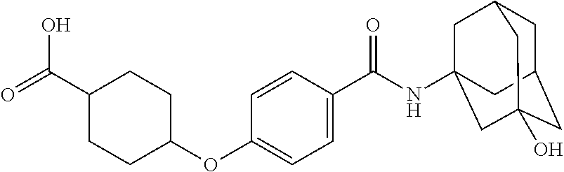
C1=C(C(=O)NC23CC4CC(CC(O)(C2)C4)C3)C=CC(OC2CCC(C(=O)O)CC2)=C1
